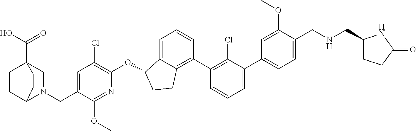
O(C1C2=CC=CC(C3=C(Cl)C(C4=CC=C(CNCC5CCC(=O)N5)C(OC)=C4)=CC=C3)=C2CC1)C1=C(Cl)C=C(CN2CC3(C(O)=O)CCC2CC3)C(OC)=N1
